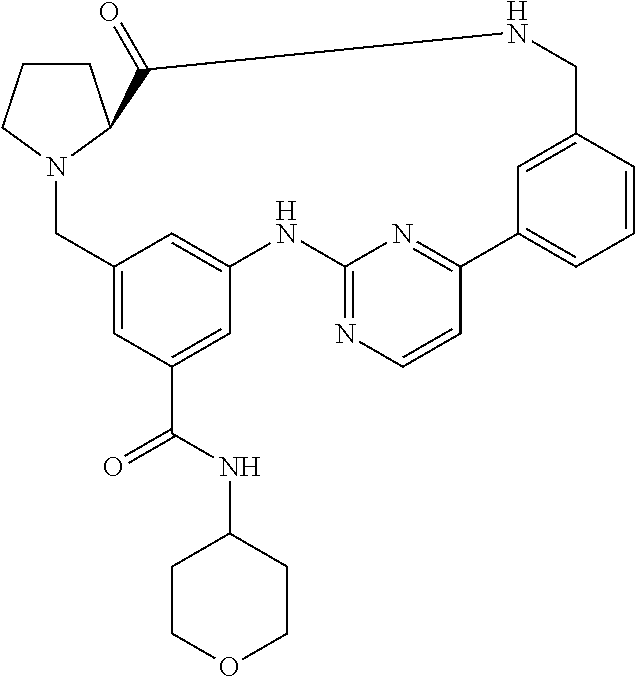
C12=CC(C(NC3CCOCC3)=O)=CC(=C1)NC1=NC=CC(=N1)C1=CC=CC(=C1)CNC(=O)C1N(C2)CCC1
